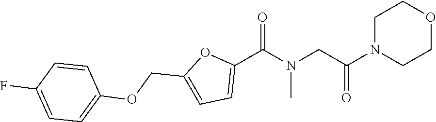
C1N(C(CN(C(C2=CC=C(COC3=CC=C(F)C=C3)O2)=O)C)=O)CCOC1
